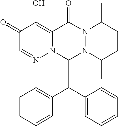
C1(=O)C=NN2C(=C1O)C(=O)N1N(C2C(C2=CC=CC=C2)C2=CC=CC=C2)C(C)CCC1C
